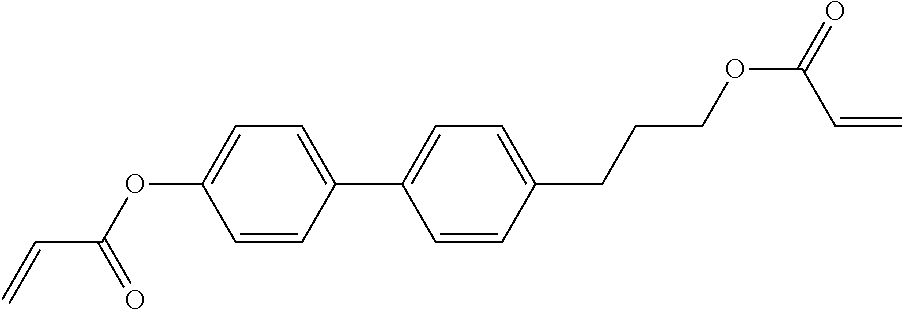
C1=C(C2=CC=C(CCCOC(=O)C=C)C=C2)C=CC(OC(C=C)=O)=C1
